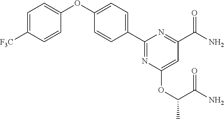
C1=CC(OC2=CC=C(C3=NC(OC(C(N)=O)C)=CC(C(N)=O)=N3)C=C2)=CC=C1[F3C]
